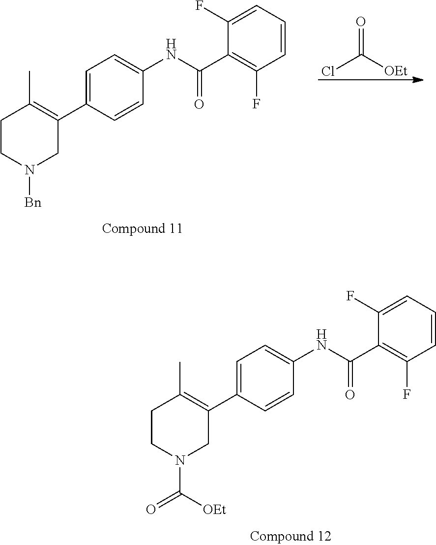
C1CN(C(=O)[OEt])CC(C2=CC=C(NC(C3=C(F)C=CC=C3F)=O)C=C2)=C1C.O=C([OEt])Cl.C1CN([Bn])CC(C2=CC=C(NC(C3=C(F)C=CC=C3F)=O)C=C2)=C1C
